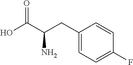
C(C1=CC=C(F)C=C1)C(C(O)=O)N
